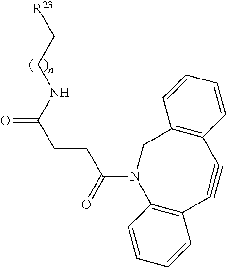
[R23]CCNC(CCC(=O)N1C2=C(C=CC=C2)C#CC2=C(C1)C=CC=C2)=O
